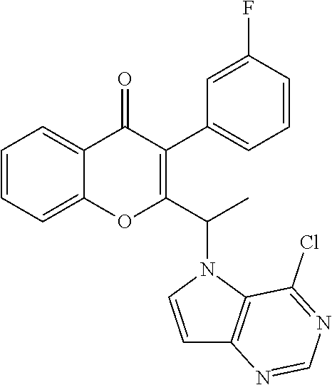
C1=CC=C2C(=C1)OC(C(N1C=CC3=C1C(Cl)=NC=N3)C)=C(C1=CC=CC(F)=C1)C2=O
